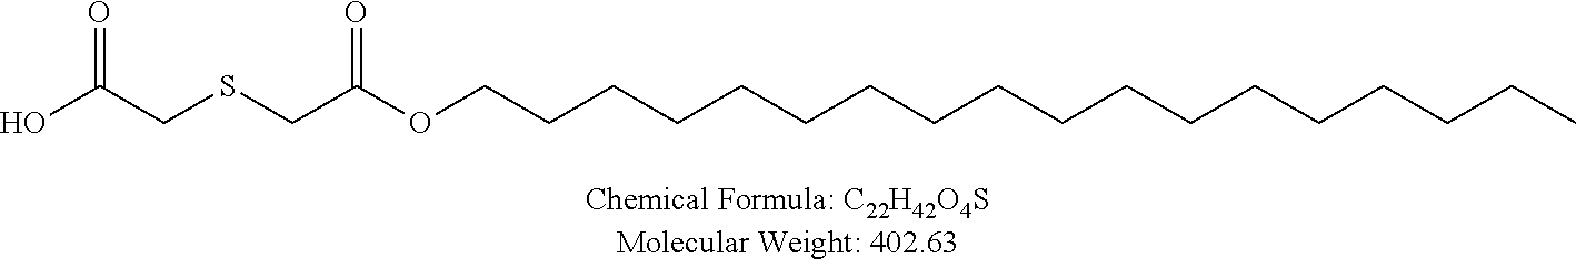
C(CCC)CCCCCCCCCCCCCCOC(CSCC(=O)O)=O
